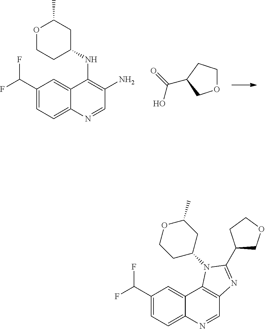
O1CCC(NC2=C(N)C=NC3=CC=C(C(F)F)C=C23)CC1C.O1CCC(C(O)=O)C1.C12=C(C=NC3=CC=C(C(F)F)C=C13)N=C(C1COCC1)N2C1CC(C)OCC1
